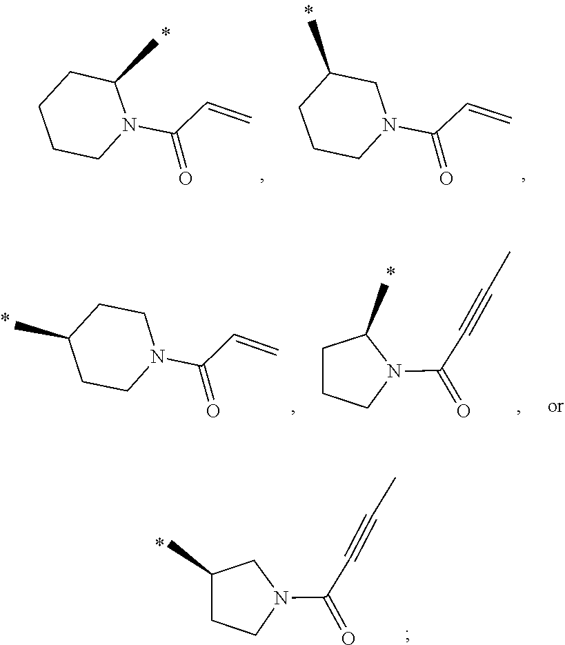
C1CCCN(C(C=C)=O)C1C.C1CCN(C(C=C)=O)CC1C.CC1CCN(C(C=C)=O)CC1.C1(C)CCCN1C(=O)C#CC.CC1CCN(C(=O)C#CC)C1
